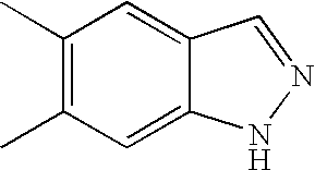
C1=C2C(=CC(C)=C1C)NN=C2
